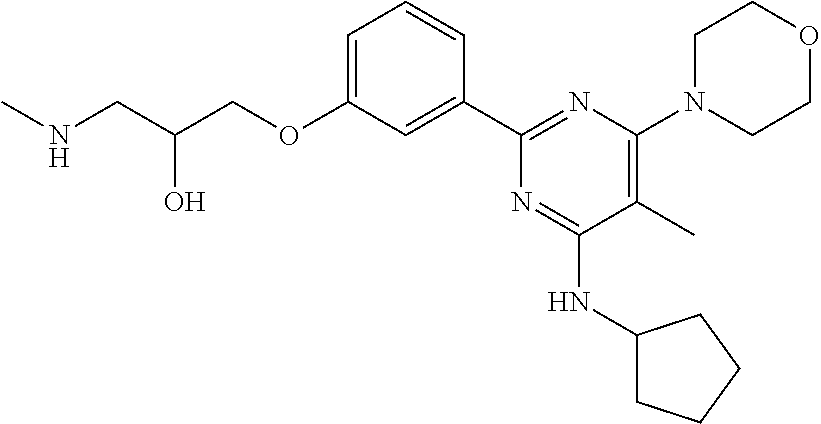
C1=C(OCC(CNC)O)C=C(C2=NC(N3CCOCC3)=C(C)C(NC3CCCC3)=N2)C=C1
